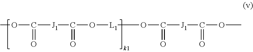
COC([J1]C(O[L1]OC([J1]C(OC)=O)=O)=O)=O
